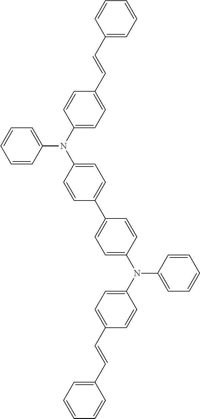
C1(C=CC2=CC=CC=C2)=CC=C(N(C2=CC=C(C3=CC=C(N(C4=CC=C(C=CC5=CC=CC=C5)C=C4)C4=CC=CC=C4)C=C3)C=C2)C2=CC=CC=C2)C=C1
